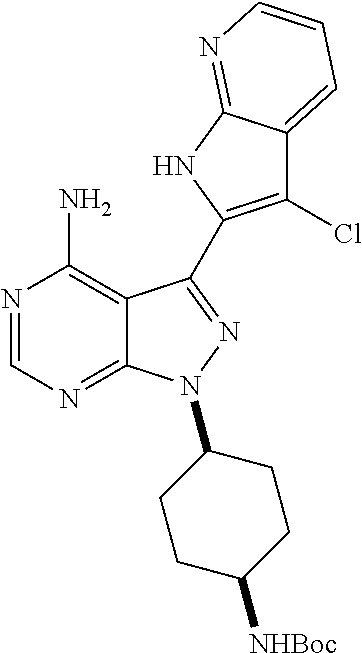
C12=CC=CN=C1NC(C1=NN(C3CCC([NHBoc])CC3)C3=NC=NC(N)=C31)=C2Cl
